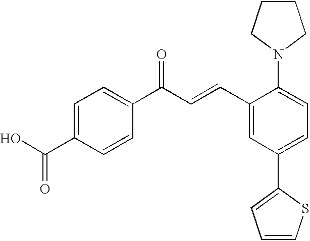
C1=C(C(O)=O)C=CC(C(=O)C=CC2=CC(C3=CC=CS3)=CC=C2N2CCCC2)=C1
